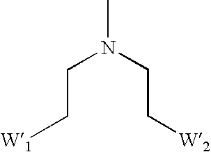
[W1]CCN(CC[W2])C
